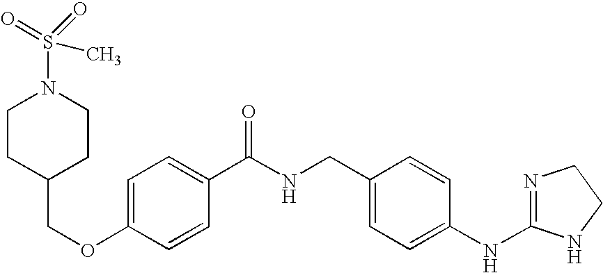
C1=C(OCC2CCN(S(=O)(=O)C)CC2)C=CC(C(NCC2=CC=C(NC3=NCCN3)C=C2)=O)=C1
